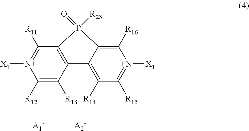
C1([R12])=C([R13])C2=C(C([R11])=[N+]1[X1])P(=O)([R23])C1=C([R16])[N+]([X1])=C([R15])C([R14])=C21
